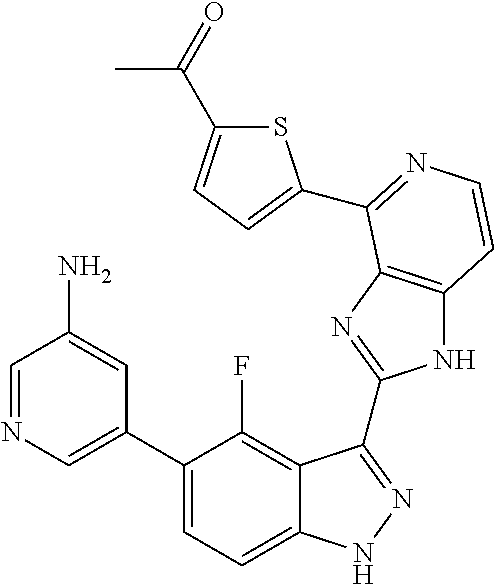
C1=C(C2=CC=C3C(=C2F)C(C2=NC4=C(N2)C=CN=C4C2=CC=C(C(C)=O)S2)=NN3)C=C(N)C=N1
